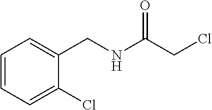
C(NC(CCl)=O)C1=CC=CC=C1Cl
